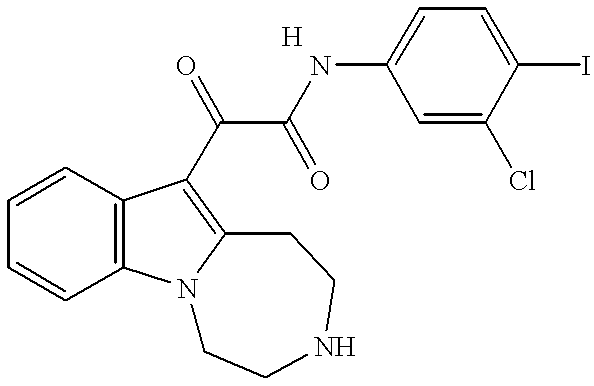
C1=CC2=C(C=C1)N1C(=C2C(C(=O)NC2=CC=C(I)C(Cl)=C2)=O)CCNCC1
